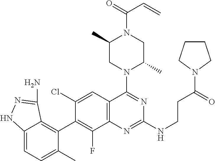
C12=C(C=C(Cl)C(C3=C4C(=CC=C3C)NN=C4N)=C1F)C(N1C(C)CN(C(=O)C=C)C(C)C1)=NC(NCCC(=O)N1CCCC1)=N2
